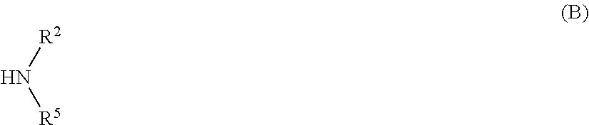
N([R2])[R5]
